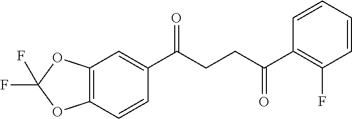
C12=C(C=CC(C(CCC(C3=C(F)C=CC=C3)=O)=O)=C1)OC(F)(F)O2
